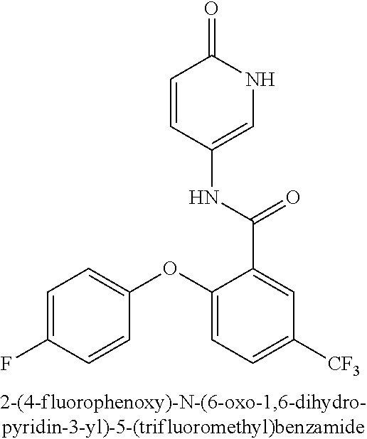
C1=CC(NC(C2=CC([CF3])=CC=C2OC2=CC=C(F)C=C2)=O)=CNC1=O
